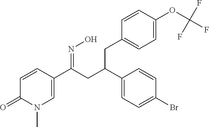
C1=CC(C(CC(C2=CC=C(Br)C=C2)CC2=CC=C(OC(F)(F)F)C=C2)=NO)=CN(C)C1=O
